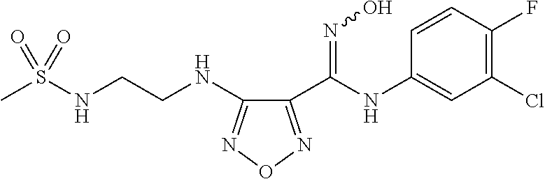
C1(C(=NO)NC2=CC(Cl)=C(F)C=C2)=NON=C1NCCNS(C)(=O)=O
